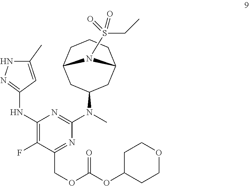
N(C1=NNC(C)=C1)C1=C(F)C(COC(OC2CCOCC2)=O)=NC(N(C)C2CC3CCCC(C2)N3S(CC)(=O)=O)=N1
